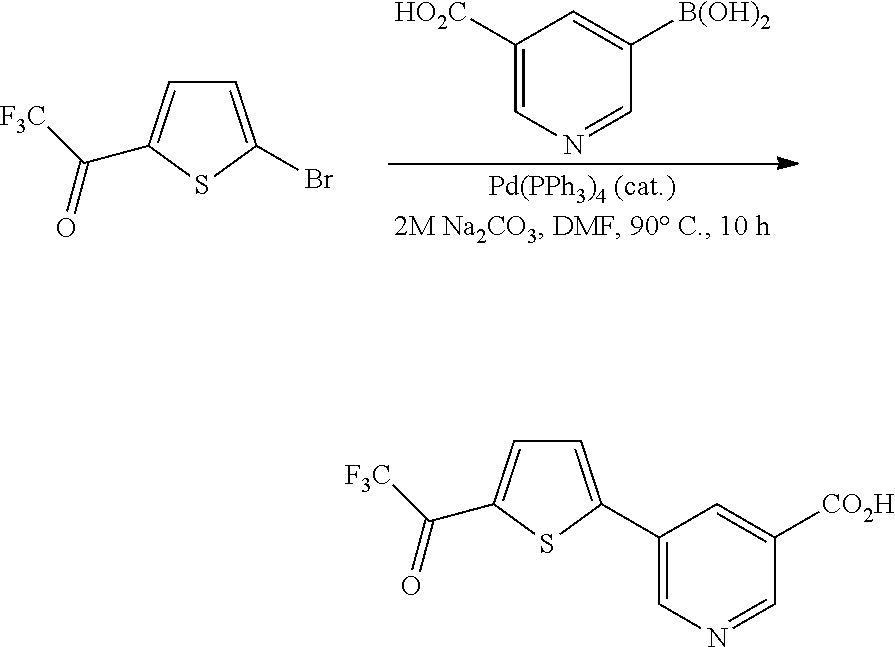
C1([HO2C])=CN=CC([B(OH)2])=C1.C1=C(Br)SC(C([F3C])=O)=C1.C1=C(C2=CN=CC([CO2H])=C2)SC(C([F3C])=O)=C1
